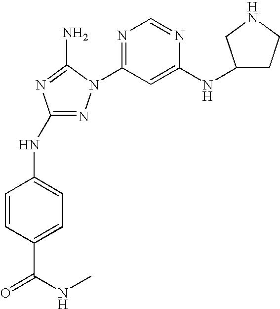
N1=C(NC2=CC=C(C(NC)=O)C=C2)N=C(N)N1C1=NC=NC(NC2CCNC2)=C1
